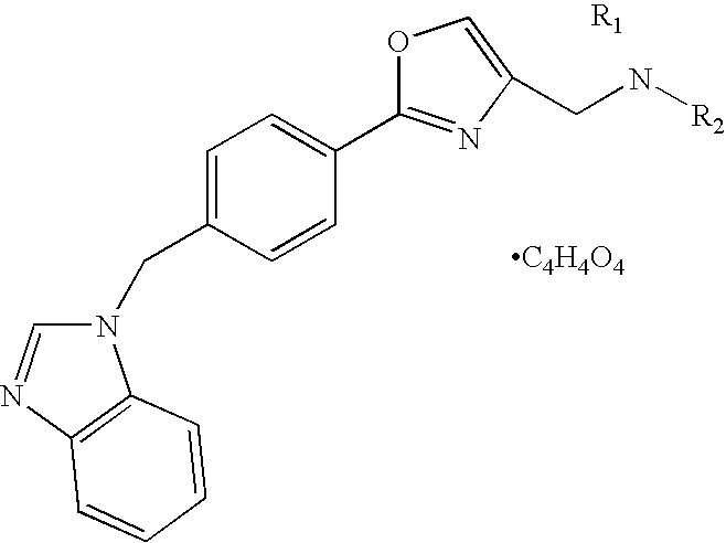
N1(CC2=CC=C(C3=NC(CN[R2])=CO3)C=C2)C=NC2=C1C=CC=C2.[C4H4O4].[R1]
